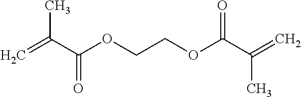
O(CCOC(C(=C)C)=O)C(C(=C)C)=O
